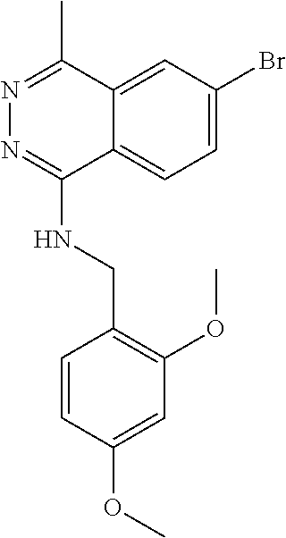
C12=CC(Br)=CC=C1C(NCC1=C(OC)C=C(OC)C=C1)=NN=C2C
